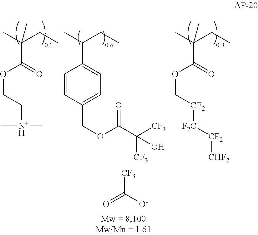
CC(CC)(C(OCC[N+H](C)C)=O)C.CC(CC)C1=CC=C(COC(C([CF3])([CF3])O)=O)C=C1.CC(CC)(C(OC[CF2][F2C][CF2][CHF2])=O)C.O=C([O-])[CF3]
